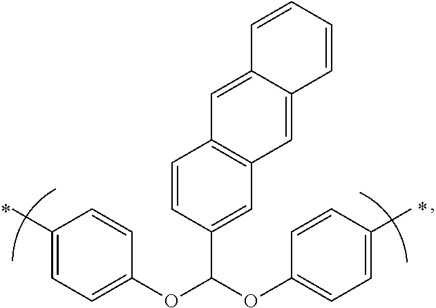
C1(C)=CC=C(OC(OC2=CC=C(C)C=C2)C2=CC3=C(C=C2)C=C2C(=C3)C=CC=C2)C=C1
